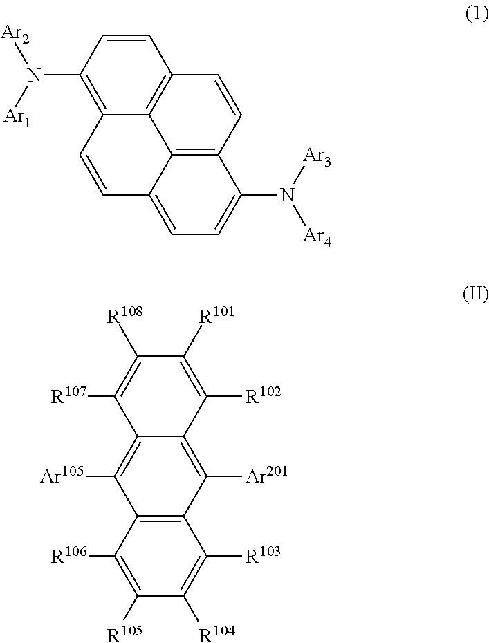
C12=C3C(=C(N([Ar1])[Ar2])C=C1)C=CC1=CC=C(N([Ar3])[Ar4])C(=C31)C=C2.C1([R102])=C([R101])C([R108])=C([R107])C2=C([Ar105])C3=C(C([Ar201])=C12)C([R103])=C([R104])C([R105])=C3[R106]
